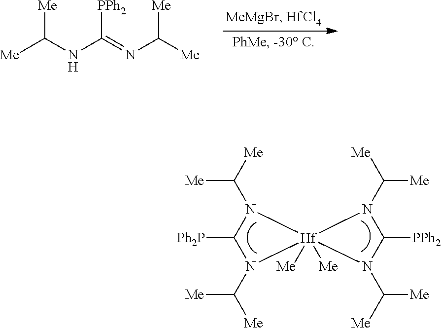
[Me]C(NC(=NC([Me])[Me])[PPh2])[Me].[Me]C([Me])N1C([Ph2P])N(C([Me])[Me])[Hf]12([Me])([Me])N(C([Me])[Me])C([PPh2])N2C([Me])[Me]
